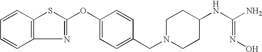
C12=C(C=CC=C1)SC(OC1=CC=C(CN3CCC(NC(N)=NO)CC3)C=C1)=N2
